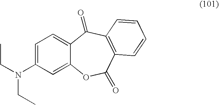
C1=C(N(CC)CC)C=C2C(=C1)C(=O)C1=C(C(=O)O2)C=CC=C1
